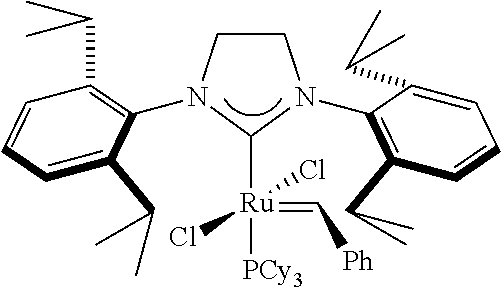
C1([Ru](=C[Ph])([PCy3])(Cl)Cl)N(C2=C(C(C)C)C=CC=C2C(C)C)CCN1C1=C(C(C)C)C=CC=C1C(C)C
